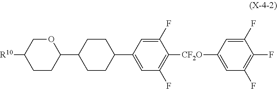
C1(F)=CC([CF2O]C2=C(F)C=C(C3CCC(C4OCC([R10])CC4)CC3)C=C2F)=CC(F)=C1F
